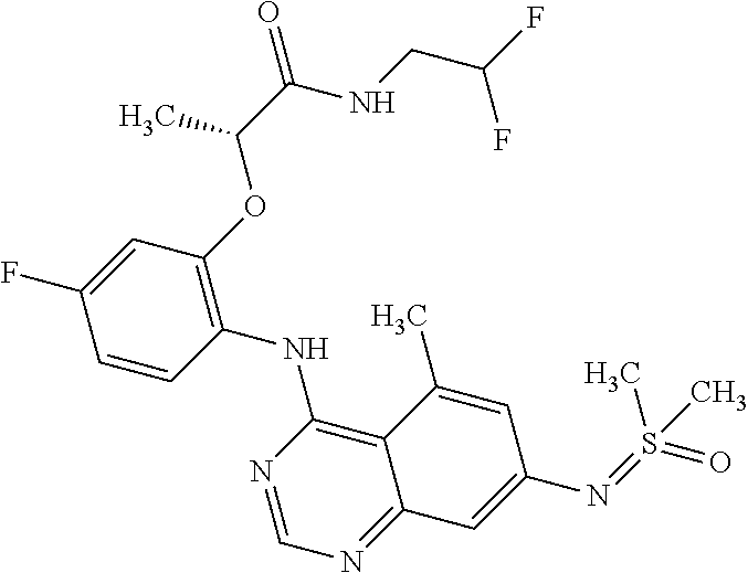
C1=CC(NC2=C3C(=NC=N2)C=C(N=S(=O)(C)C)C=C3C)=C(OC(C(=O)NCC(F)F)C)C=C1F
